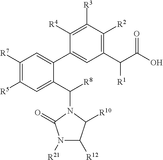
C1([R5])=C([R7])C=C(C2=CC(C(C(O)=O)[R1])=C([R2])C([R3])=C2[R4])C(C([R8])N2C([R10])C([R12])N([R21])C2=O)=C1
